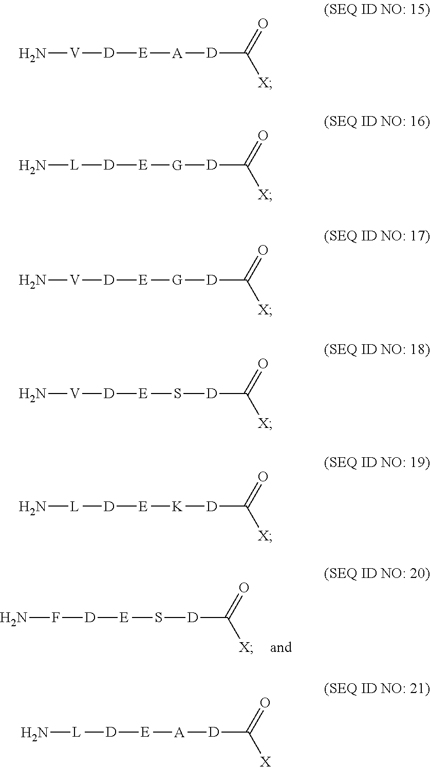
NF[D][E]S[D]C([X])=O.N[V][D][E][A][D]C([X])=O.N[L][D][E][G][D]C([X])=O.N[V][D][E][G][D]C([X])=O.N[V][D][E]S[D]C([X])=O.N[L][D][E][K][D]C([X])=O.N[L][D][E][A][D]C([X])=O
